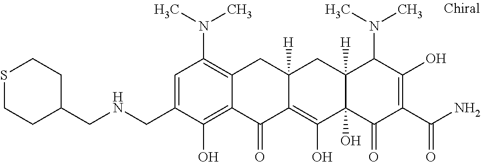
C12([H])C(O)(C(=O)C(C(N)=O)=C(O)C1N(C)C)C(O)=C1C([H])(C2)CC2=C(N(C)C)C=C(CNCC3CCSCC3)C(O)=C2C1=O
